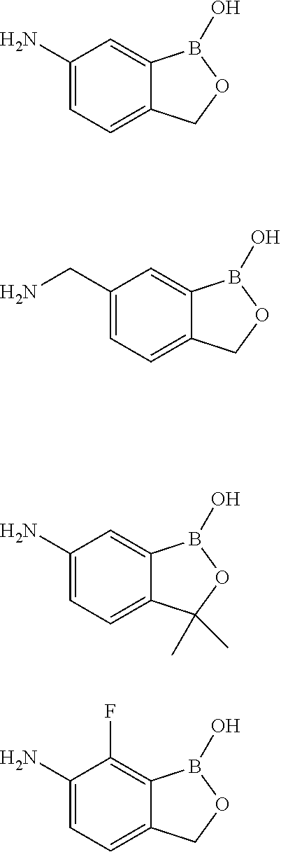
C1(N)=CC=C2C(=C1)B(O)OC2.C1(N)=CC=C2C(=C1F)B(O)OC2.C1(CN)=CC=C2C(=C1)B(O)OC2.C1(N)=CC=C2C(=C1)B(O)OC2(C)C
